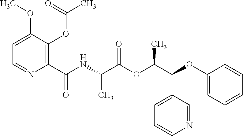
C1(C(NC(C(OC(C(C2=CC=CN=C2)OC2=CC=CC=C2)C)=O)C)=O)=C(OC(C)=O)C(OC)=CC=N1
